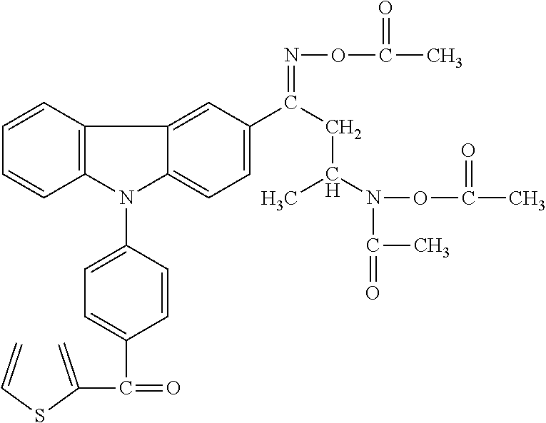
C(=O)(C1=CC=C(N2C3=C(C4=CC(C(CC(N(OC(C)=O)C(=O)C)C)=NOC(C)=O)=CC=C24)C=CC=C3)C=C1)C(=C)SC=C
